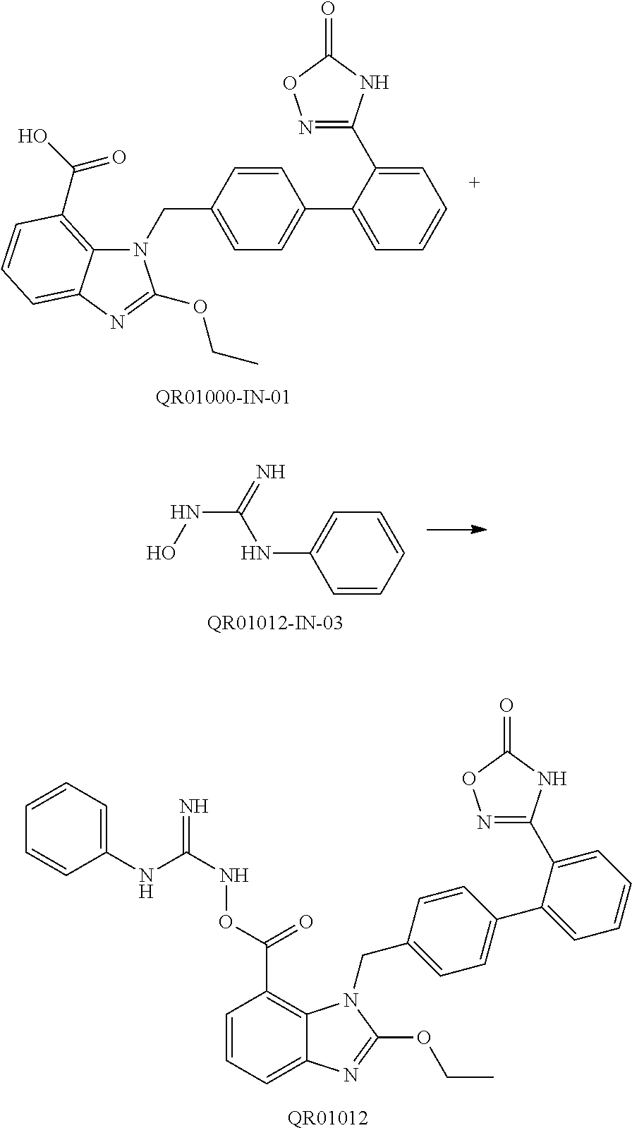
C1=CC(CN2C(OCC)=NC3=CC=CC(C(O)=O)=C23)=CC=C1C1=CC=CC=C1C1=NOC(=O)N1.C1=CC=CC=C1NC(=N)NO.[QR01012].C1(NC(NOC(C2=C3C(=CC=C2)N=C(OCC)N3CC2=CC=C(C3=CC=CC=C3C3=NOC(=O)N3)C=C2)=O)=N)=CC=CC=C1
